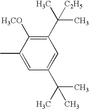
C1=C(C)C([H3CO])=C(C(C)(C)[C2H5])C=C1C(C)(C)C
